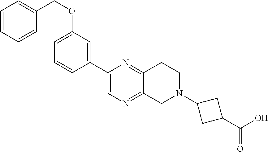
C1=CC=CC(COC2=CC=CC(C3=CN=C4C(=N3)CCN(C3CC(C(O)=O)C3)C4)=C2)=C1
